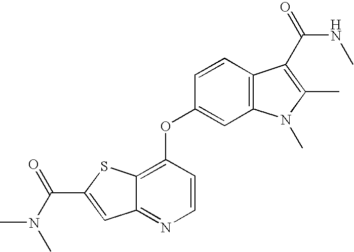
C1(OC2=C3C(=NC=C2)C=C(C(N(C)C)=O)S3)=CC2=C(C=C1)C(C(NC)=O)=C(C)N2C
